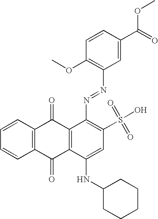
C1=CC2=C(C=C1)C(=O)C1=C(C2=O)C(N=NC2=C(OC)C=CC(C(=O)OC)=C2)=C(S(O)(=O)=O)C=C1NC1CCCCC1
